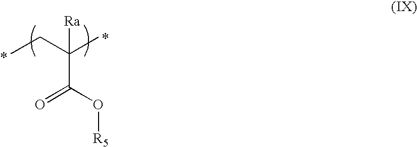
[Ra]C(C)(CC)C(=O)O[R5]
